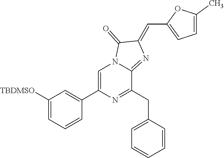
C1([TBDMSO])=CC=CC(C2=CN3C(=NC(=CC4=CC=C(C)O4)C3=O)C(CC3=CC=CC=C3)=N2)=C1
